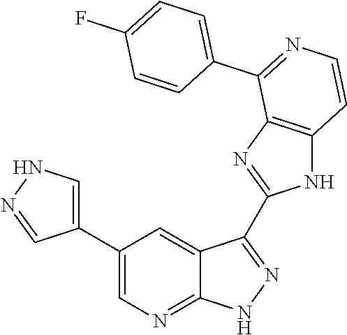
C1(C2=CN=C3C(=C2)C(C2=NC4=C(N2)C=CN=C4C2=CC=C(F)C=C2)=N[N H]3)=CNN=C1
